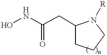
ONC(CC1CCCN1[R])=O
